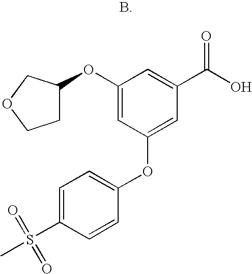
C1=C(S(C)(=O)=O)C=CC(OC2=CC(C(O)=O)=CC(OC3CCOC3)=C2)=C1
